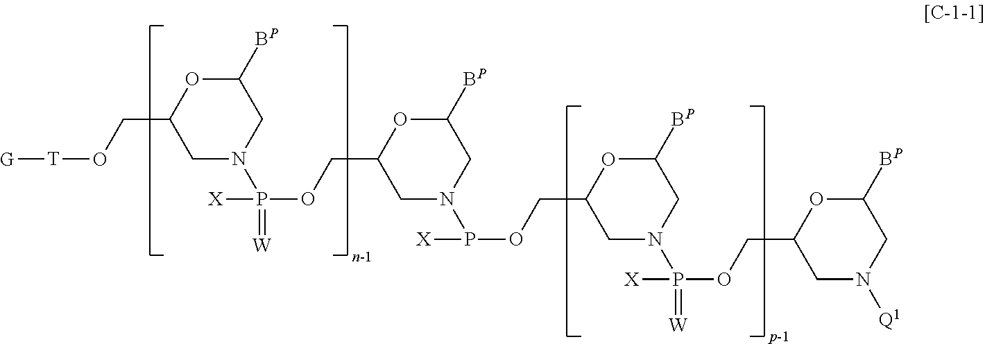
C1([BP])OC(CO[T][G])CN(P(=[W])([X])OCC2CN(P([X])OCC3OC([BP])CN(P(=[W])([X])OCC4CN([Q1])CC([BP])O4)C3)CC([BP])O2)C1
